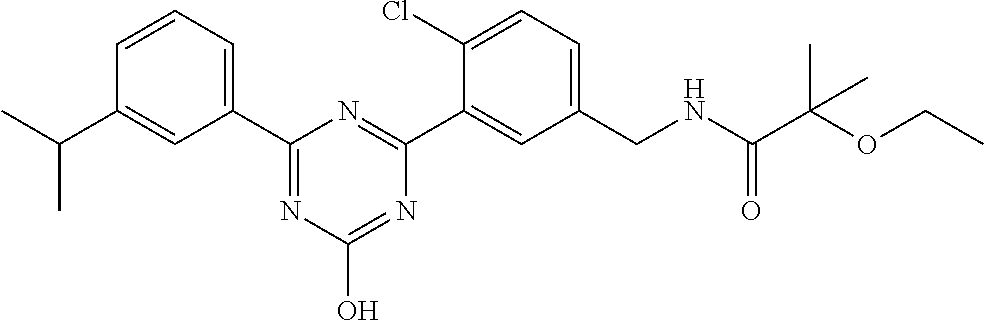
C1(C2=CC=CC(C(C)C)=C2)=NC(O)=NC(C2=CC(CNC(C(OCC)(C)C)=O)=CC=C2Cl)=N1
